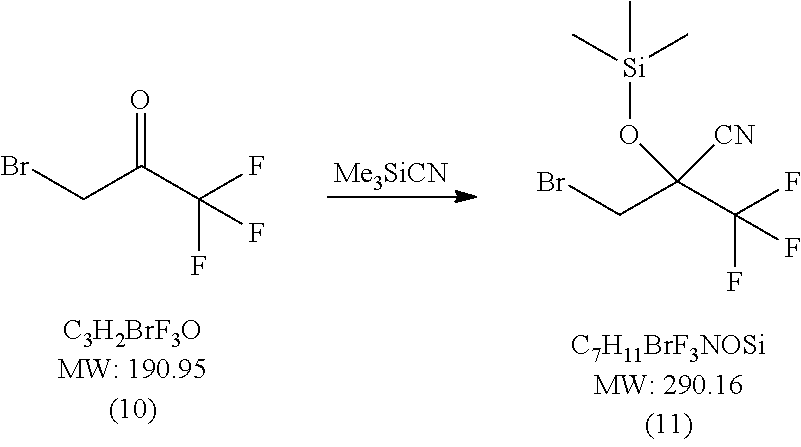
[Me3SiCN].BrCC(C(F)(F)F)=O.BrCC(C(F)(F)F)(O[Si](C)(C)C)[CN]
